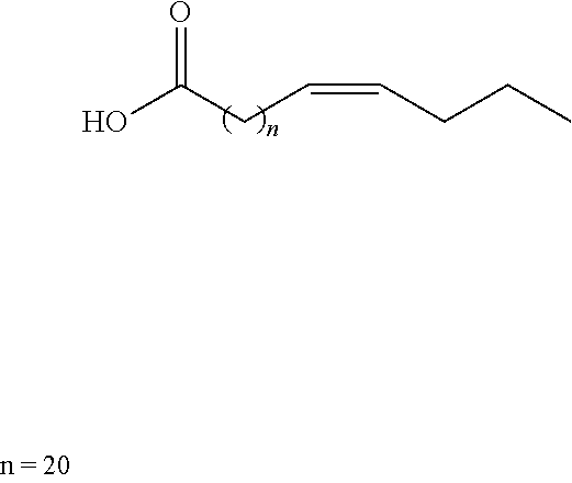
OC(CC=CCCC)=O
